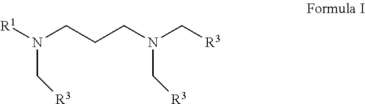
[R1]N(CCCN(C[R3])C[R3])C[R3]
